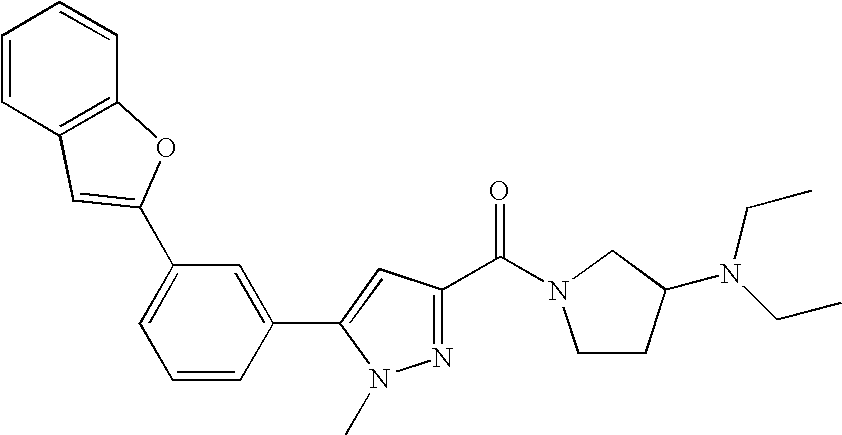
C1(C2=CC3=C(C=CC=C3)O2)=CC=CC(C2=CC(C(N3CCC(N(CC)CC)C3)=O)=NN2C)=C1
